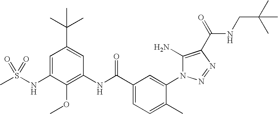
CS(NC1=CC(C(C)(C)C)=CC(NC(C2=CC=C(C)C(N3C(N)=C(C(=O)NCC(C)(C)C)N=N3)=C2)=O)=C1OC)(=O)=O
